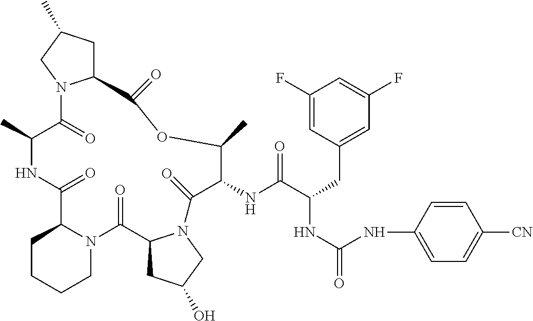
C1(C)C(=O)N2C(CC(C)C2)C(=O)OC(C)C(NC(=O)C(NC(NC2=CC=C([CN])C=C2)=O)CC2=CC(F)=CC(F)=C2)C(=O)N2C(C(=O)N3C(C(=O)N1)CCCC3)CC(O)C2
